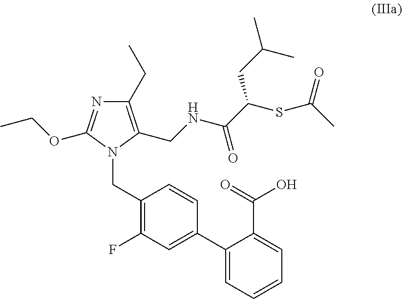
C1(CC)=C(CNC(C(SC(C)=O)CC(C)C)=O)N(CC2=C(F)C=C(C3=CC=CC=C3C(=O)O)C=C2)C(OCC)=N1
